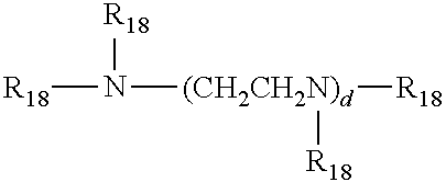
[R18]N([(CH2CH2N)d]([R18])[R18])[R18]
